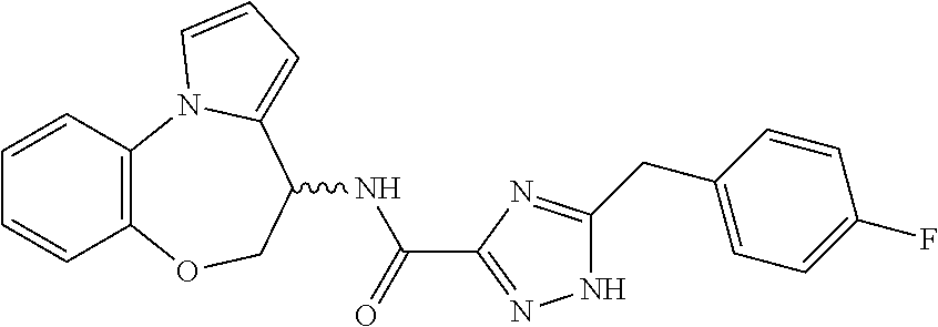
C1=CC2=C(C=C1)OCC(NC(=O)C1=NNC(CC3=CC=C(F)C=C3)=N1)C1=CC=CN21
